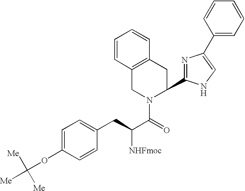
C1=CC2=C(C=C1)CC(C1=NC(C3=CC=CC=C3)=CN1)N(C(=O)C([NHFmoc])CC1=CC=C(OC([Me])([Me])[Me])C=C1)C2
